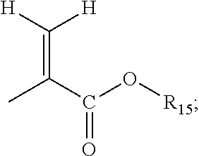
C(=C(C(O[R15])=O)C)([H])[H]
